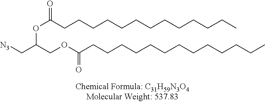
[N3]CC(COC(CCCCCCCCCCCCC)=O)OC(CCCCCCCCCCCCC)=O
